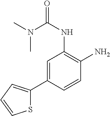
CN(C(NC1=C(N)C=CC(C2=CC=CS2)=C1)=O)C
